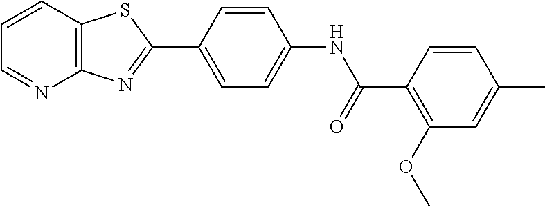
C1=CC2=C(N=C1)N=C(C1=CC=C(NC(=O)C3=C(OC)C=C(C)C=C3)C=C1)S2
